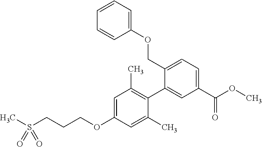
C1=CC=CC(OCC2=CC=C(C(OC)=O)C=C2C2=C(C)C=C(OCCCS(C)(=O)=O)C=C2C)=C1
